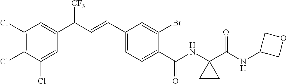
C1(Cl)=C(Cl)C(Cl)=CC(C(C=CC2=CC=C(C(NC3(C(NC4COC4)=O)CC3)=O)C(Br)=C2)[CF3])=C1
